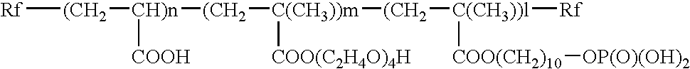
[Rf][(CH2][CH)n]([(CH2][C(CH3))m]([(CH2][C(CH3))l]([Rf])[COO(CH2)10][OP(O)(OH)2])[COO(C2H4O)4H])[COOH]
